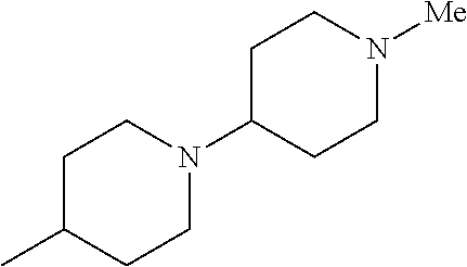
C1C(C)CCN(C2CCN([Me])CC2)C1
